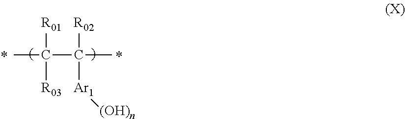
CC(C(C)([R02])[Ar1][(OH)n])([R01])[R03]
